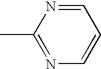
CC1=NC=CC=N1
